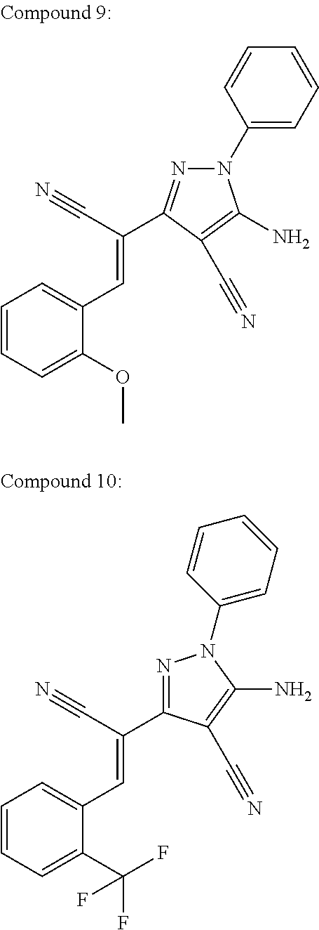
N1(C2=CC=CC=C2)N=C(C(C#N)=CC2=CC=CC=C2OC)C(C#N)=C1N.C1(C(C#N)=CC2=CC=CC=C2C(F)(F)F)=NN(C2=CC=CC=C2)C(N)=C1C#N
